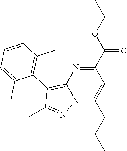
N12C(CCC)=C(C)C(C(OCC)=O)=NC1=C(C1=C(C)C=CC=C1C)C(C)=N2
